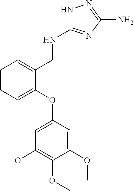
NC1=NNC(NCC2=CC=CC=C2OC2=CC(OC)=C(OC)C(OC)=C2)=N1
